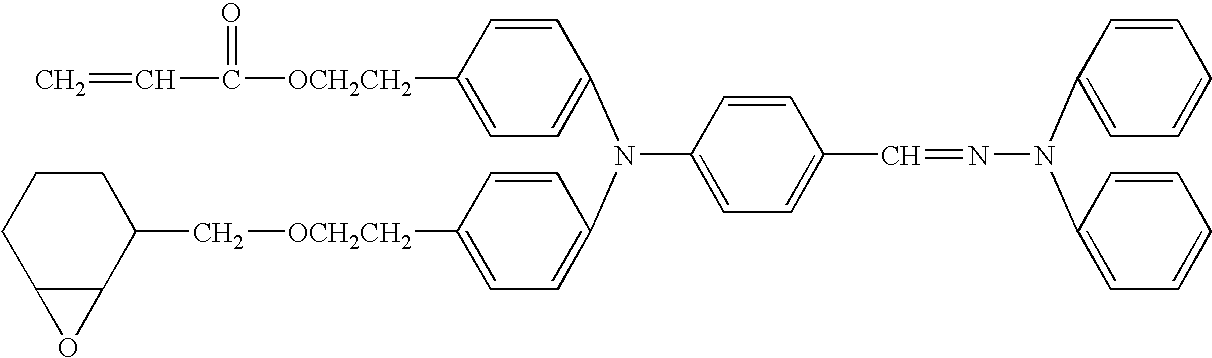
C=CC(=O)[OCH2CH2]C1=CC=C(N(C2=CC=C([OCH2CH2]CC3CCCC4C3O4)C=C2)C2=CC=C(C=NN(C3=CC=CC=C3)C3=CC=CC=C3)C=C2)C=C1
